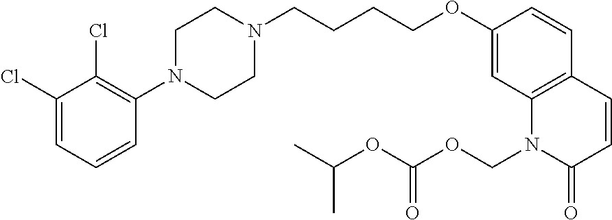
C1(Cl)=CC=CC(N2CCN(CCCCOC3=CC4=C(C=C3)C=CC(=O)N4COC(=O)OC(C)C)CC2)=C1Cl
